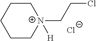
C1C[N+](CCCl)([H])CCC1.[Cl-]
